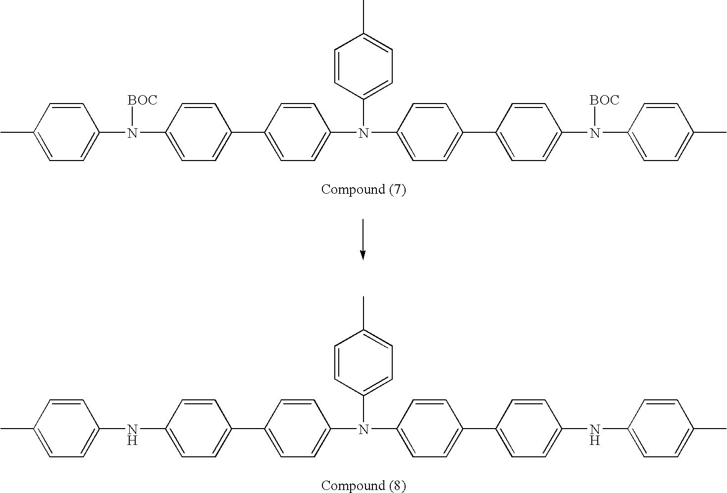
C1=CC(C)=CC=C1NC1=CC=C(C2=CC=C(N(C3=CC=C(C)C=C3)C3=CC=C(C4=CC=C(NC5=CC=C(C)C=C5)C=C4)C=C3)C=C2)C=C1.C1=CC(C)=CC=C1N([BOC])C1=CC=C(C2=CC=C(N(C3=CC=C(C)C=C3)C3=CC=C(C4=CC=C(N(C5=CC=C(C)C=C5)[BOC])C=C4)C=C3)C=C2)C=C1
